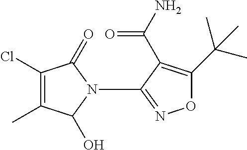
C1(Cl)=C(C)C(O)N(C2=NOC(C(C)(C)C)=C2C(N)=O)C1=O
